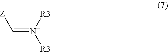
C(=[N+]([R3])[R3])[Z]
